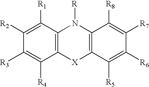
C1([R2])=C([R1])C2=C(C([R4])=C1[R3])[X]C1=C(N2[R])C([R8])=C([R7])C([R6])=C1[R5]
